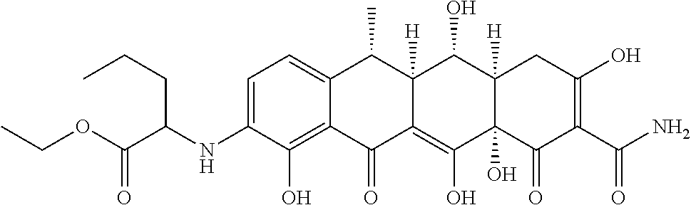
C1=C(NC(C(OCC)=O)CCC)C(O)=C2C(=C1)C(C)C1([H])C(=C(O)C3(O)C([H])(C1O)CC(O)=C(C(N)=O)C3=O)C2=O
